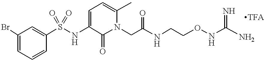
C1(Br)=CC=CC(S(NC2=CC=C(C)N(CC(NCCONC(N)=N)=O)C2=O)(=O)=O)=C1
